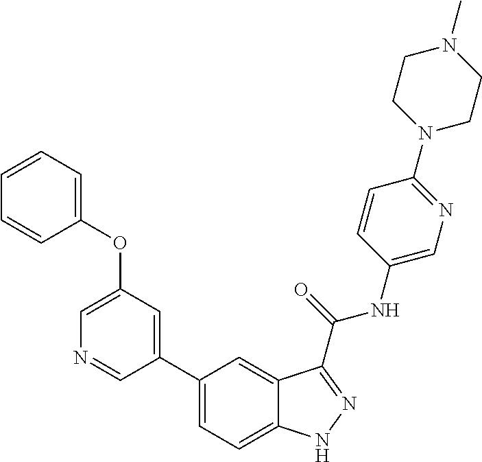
C1(OC2=CC=CC=C2)=CN=CC(C2=CC=C3C(=C2)C(C(NC2=CN=C(N4CCN(C)CC4)C=C2)=O)=NN3)=C1
